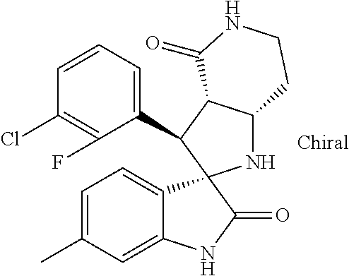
C1(C2C3C(NC24C2=CC=C(C)C=C2NC4=O)CCNC3=O)=CC=CC(Cl)=C1F
